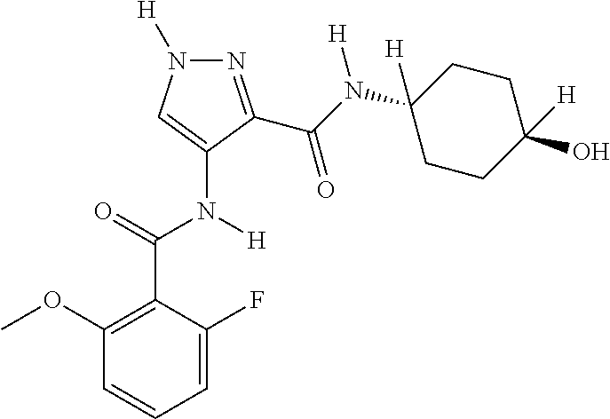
C1(OC)=C(C(=O)N([H])C2=CN([H])N=C2C(N(C2([H])CCC([H])(O)CC2)[H])=O)C(F)=CC=C1
